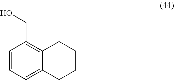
C1=CC=C2C(=C1CO)CCCC2
